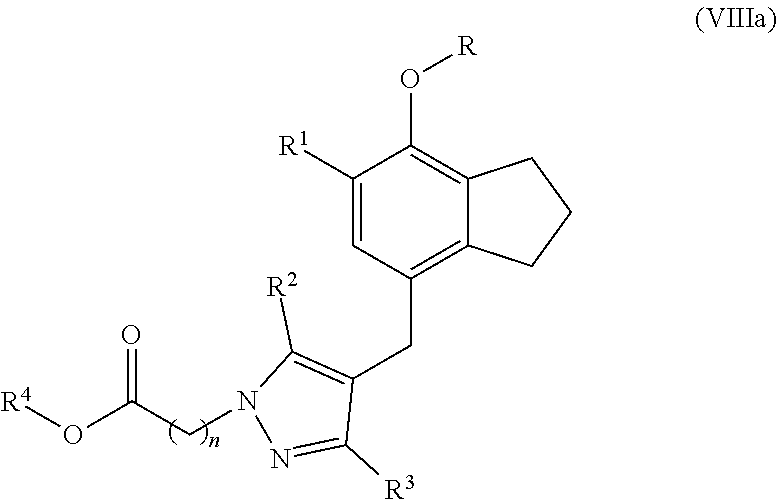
C(CN1C([R2])=C(CC2=C3C(=C(O[R])C([R1])=C2)CCC3)C([R3])=N1)(O[R4])=O
